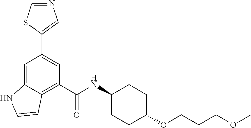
C1=C2C(=C(C(=O)NC3CCC(OCCCOC)CC3)C=C1C1=CN=CS1)C=CN2
